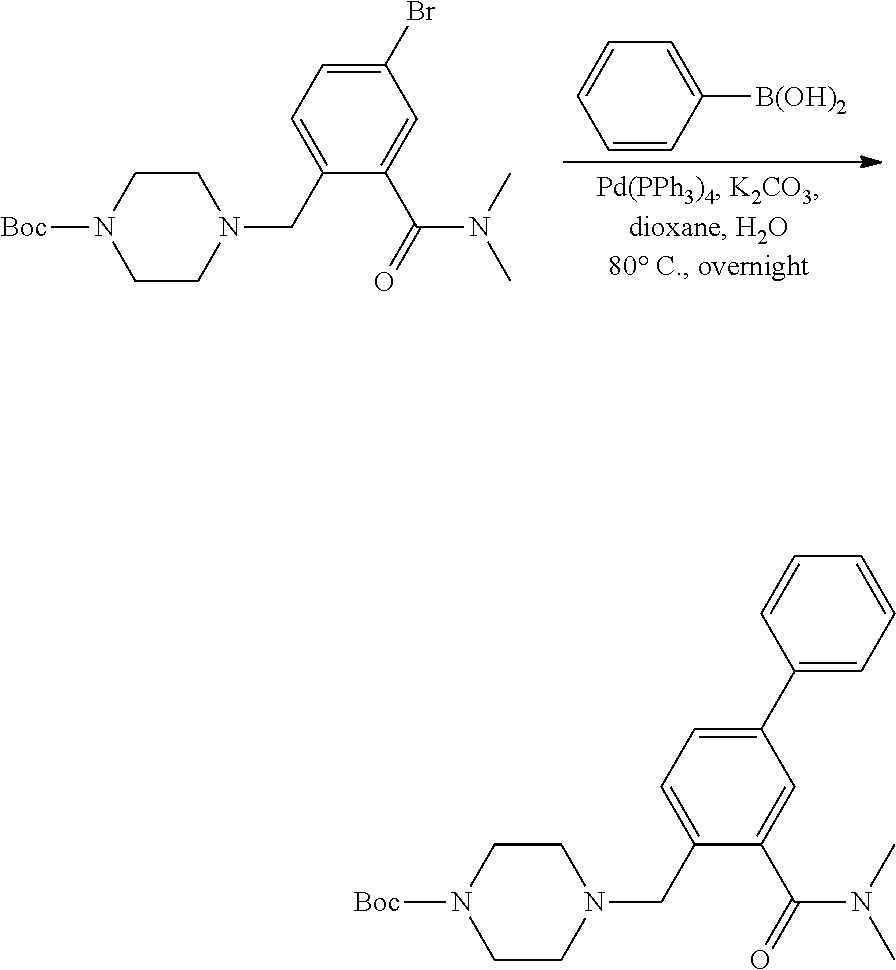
C1=C([B(OH)2])C=CC=C1.C1(Br)=CC=C(CN2CCN([Boc])CC2)C(C(=O)N(C)C)=C1.C1(C2=CC=CC=C2)=CC=C(CN2CCN([Boc])CC2)C(C(=O)N(C)C)=C1
